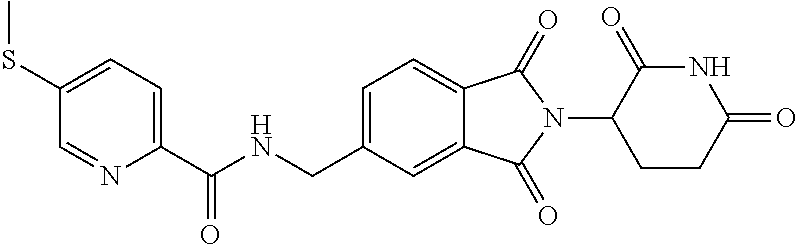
N1C(=O)C(N2C(=O)C3=CC=C(CNC(C4=CC=C(SC)C=N4)=O)C=C3C2=O)CCC1=O
